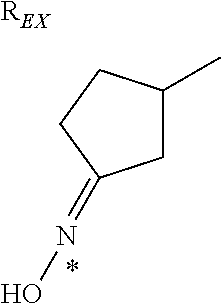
[REX].C1(C)CC(=NO)CC1.*
